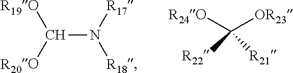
C(N([R17])[R18])([R19O])[R20O].[R24O]C([OR23])([R22])[R21]
